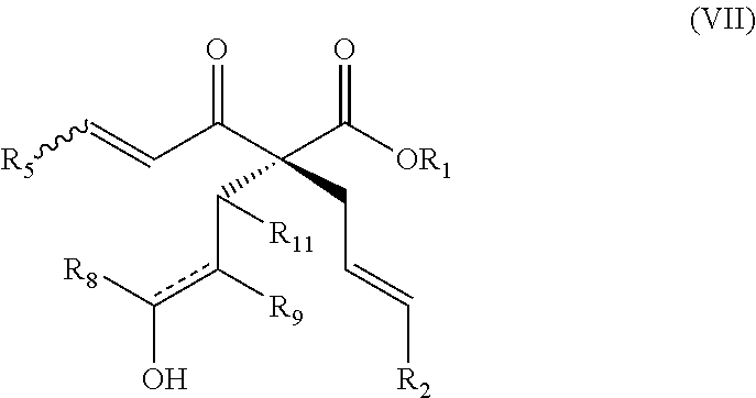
[R5]C=CC(C(C([OR1])=O)(CC=C[R2])C(c([R9])c([R8])O)[R11])=O
